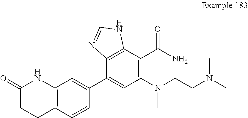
C12=C(C=CC(C3=CC(N(CCN(C)C)C)=C(C(N)=O)C4=C3N=CN4)=C1)CCC(=O)N2
